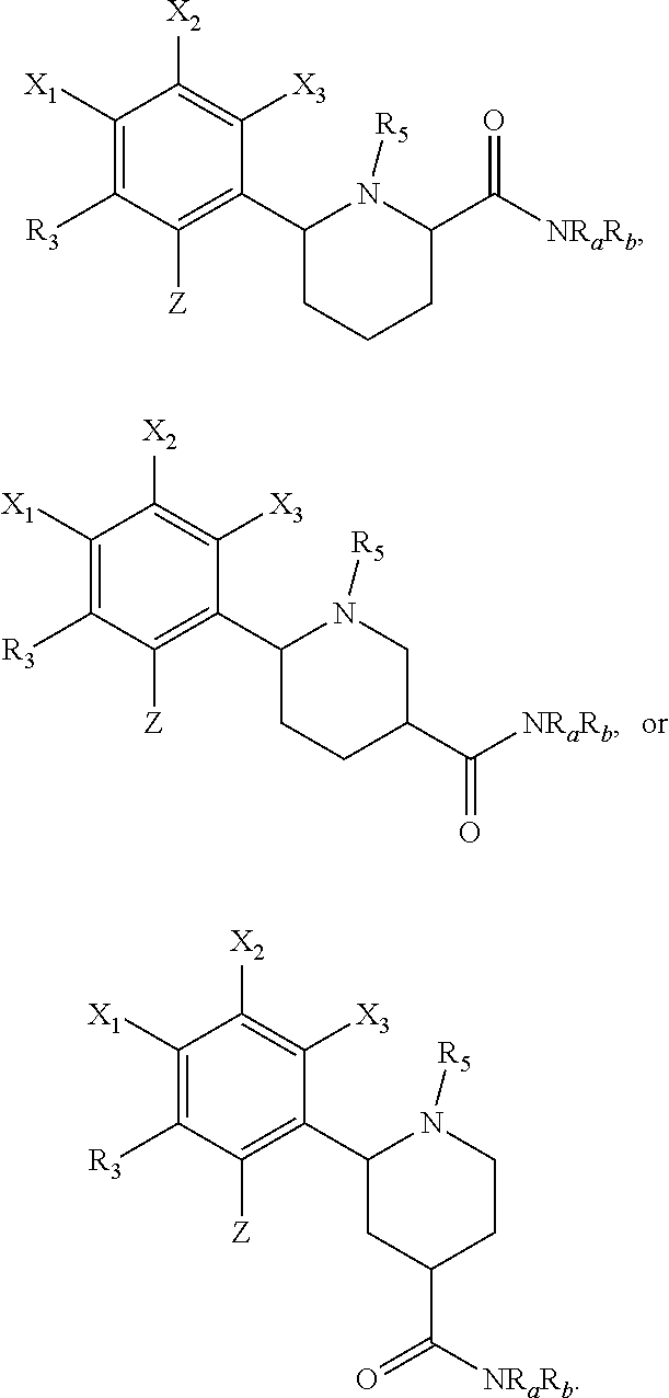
C1([X1])=C([R3])C([Z])=C(C2CCCC(C([NRaRb])=O)N2[R5])C([X3])=C1[X2].C1([X1])=C([R3])C([Z])=C(C2CCC(C([NRaRb])=O)CN2[R5])C([X3])=C1[X2].C1([X1])=C([R3])C([Z])=C(C2CC(C([NRaRb])=O)CCN2[R5])C([X3])=C1[X2]
